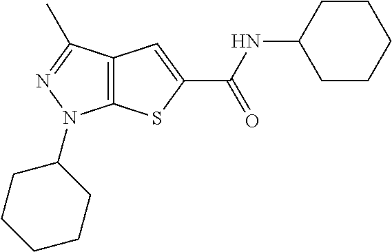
C12=C(C(C)=NN1C1CCCCC1)C=C(C(NC1CCCCC1)=O)S2
